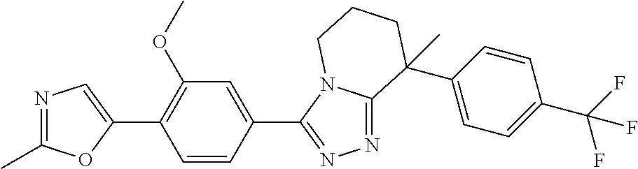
N1=C(C)OC(C2=C(OC)C=C(C3=NN=C4N3CCCC4(C3=CC=C(C(F)(F)F)C=C3)C)C=C2)=C1
